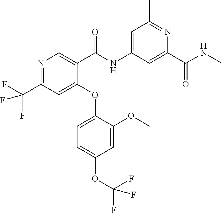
N1=C(C(F)(F)F)C=C(OC2=CC=C(OC(F)(F)F)C=C2OC)C(C(NC2=CC(C)=NC(C(NC)=O)=C2)=O)=C1
